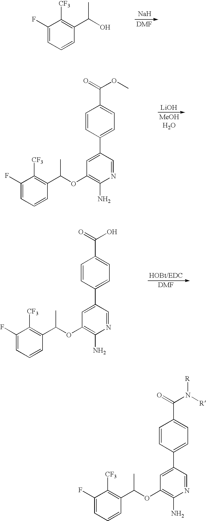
C1=C(F)C([CF3])=C(C(O)C)C=C1.[Na].C1(F)=CC=CC(C(OC2=C(N)N=CC(C3=CC=C(C(=O)OC)C=C3)=C2)C)=C1[CF3].[LiOH].C1(F)=CC=CC(C(OC2=C(N)N=CC(C3=CC=C(C(=O)O)C=C3)=C2)C)=C1[CF3].C1(F)=CC=CC(C(OC2=C(N)N=CC(C3=CC=C(C(=O)N([R])[R])C=C3)=C2)C)=C1[CF3]
